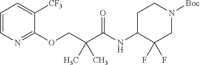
C1=CN=C(OCC(C(NC2C(F)(F)CN([Boc])CC2)=O)(C)C)C([CF3])=C1
